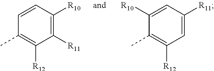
C1=CC([R10])=C([R11])C([R12])=C1C.C1([R10])=CC([R11])=CC([R12])=C1C
